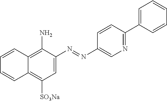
C1=CC2=C(N)C(N=NC3=CN=C(C4=CC=CC=C4)C=C3)=CC([SO3Na])=C2C=C1
